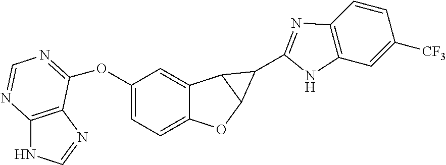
O(C1=CC=C2C(=C1)C1C(O2)C1C1=NC2=C(C=C([CF3])C=C2)N1)C1=NC=NC2=C1N=CN2
